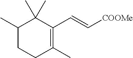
C1(C)CCC(C)=C(C=C[COOMe])C1(C)C
